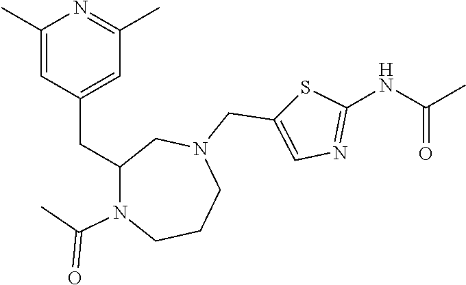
N1(C(C)=O)CCCN(CC2=CN=C(NC(C)=O)S2)CC1CC1=CC(C)=NC(C)=C1
